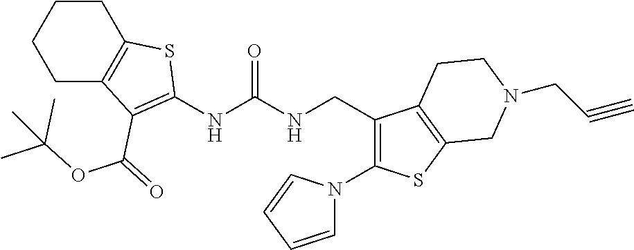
C1CC2=C(CC1)C(C(OC(C)(C)C)=O)=C(NC(NCC1=C(N3C=CC=C3)SC3=C1CCN(CC#C)C3)=O)S2
